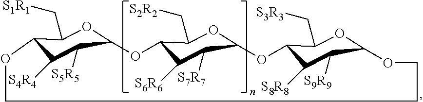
C1(C[S1R1])C2C([S4R4])C([S5R5])C(O1)OC1C(C[S2R2])OC(C([S7R7])C1[S6R6])OC1C(C[S3R3])OC(C([S9R9])C1[S8R8])OCCCO2
